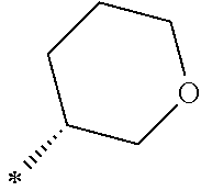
C1C(C)COCC1
